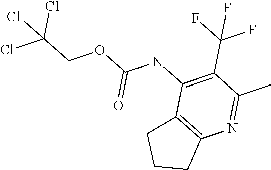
C12=C(N=C(C)C(C(F)(F)F)=C1NC(OCC(Cl)(Cl)Cl)=O)CCC2
